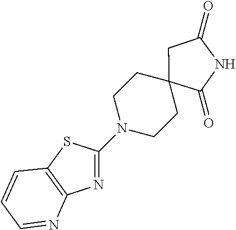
C1N(C2=NC3=C(S2)C=CC=N3)CCC2(C1)CC(=O)NC2=O
